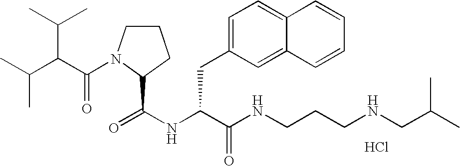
N(C(C(NCCCNCC(C)C)=O)CC1=CC=C2C(=C1)C=CC=C2)C(=O)C1N(C(C(C(C)C)C(C)C)=O)CCC1.Cl
